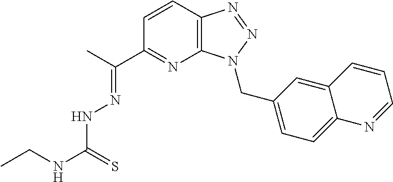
C(C)(C1=NC2=C(C=C1)N=NN2CC1=CC=C2C(=C1)C=CC=N2)=NNC(NCC)=S
